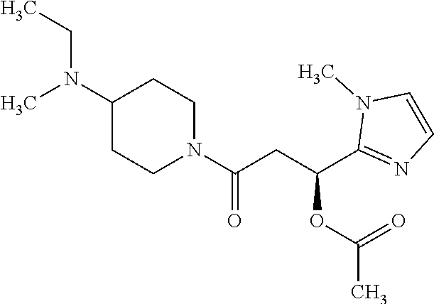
C1(N(CC)C)CCN(C(CC(C2=NC=CN2C)OC(C)=O)=O)CC1
